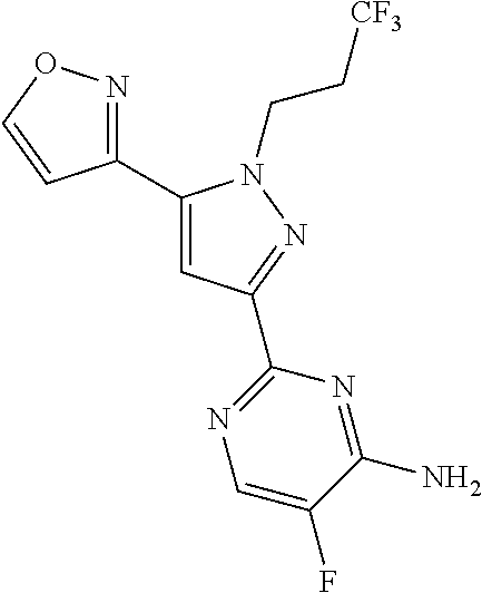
C1(C2=NOC=C2)=CC(C2=NC=C(F)C(N)=N2)=NN1CC[CF3]
